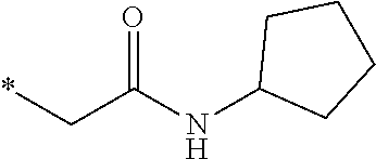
*CC(NC1CCCC1)=O
